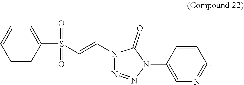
C1=CC(S(C=CN2N=NN(C3=CN=CC=C3)C2=O)(=O)=O)=CC=C1
